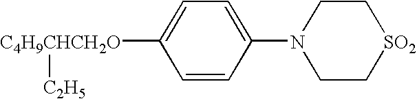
C1=CC(N2CC[SO2]CC2)=CC=C1[C4H9CHCH2O][C2H5]
